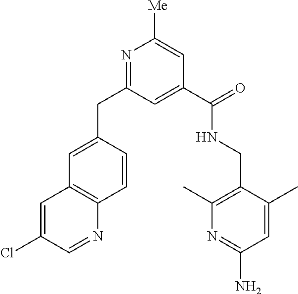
[Me]C1=CC(C(NCC2=C(C)N=C(N)C=C2C)=O)=CC(CC2=CC3=C(C=C2)N=CC(Cl)=C3)=N1
